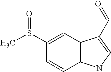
C1=C(S(C)=O)C=CC2=C1C(C=O)=CN2
